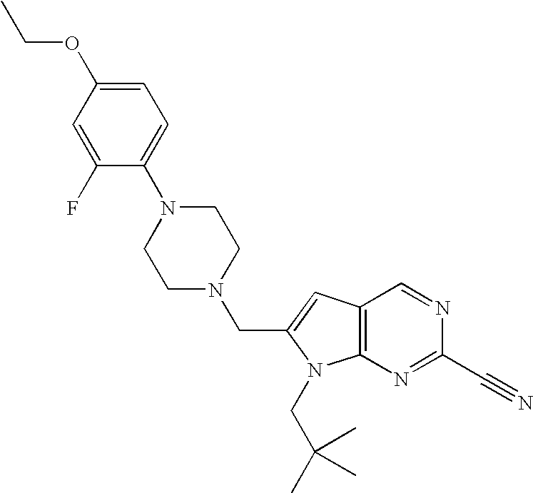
C1(N2CCN(CC3=CC4=C(N=C(C#N)N=C4)N3CC(C)(C)C)CC2)=CC=C(OCC)C=C1F
